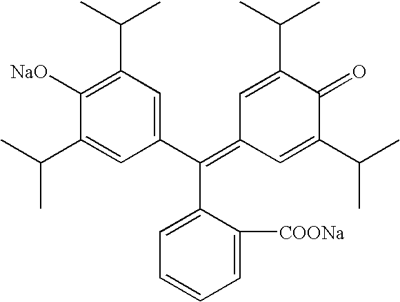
C(C1=CC=CC=C1[COONa])(C1=CC(C(C)C)=C([NaO])C(C(C)C)=C1)=C1C=C(C(C)C)C(=O)C(C(C)C)=C1
